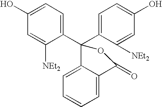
C1=C(O)C=C([NEt2])C(C2(C3=CC=C(O)C=C3[NEt2])C3=CC=CC=C3C(=O)O2)=C1
